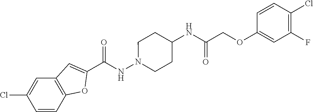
C1(C(NN2CCC(NC(=O)COC3=CC(F)=C(Cl)C=C3)CC2)=O)=CC2=C(O1)C=CC(Cl)=C2
